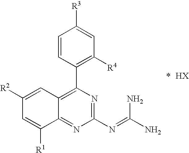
C1=C([R1])C2=NC(N=C(N)N)=NC(C3=C([R4])C=C([R3])C=C3)=C2C=C1[R2]
